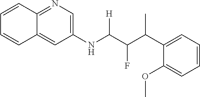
C1(NC(C(C(C2=CC=CC=C2OC)C)F)[H])=CN=C2C(=C1)C=CC=C2
